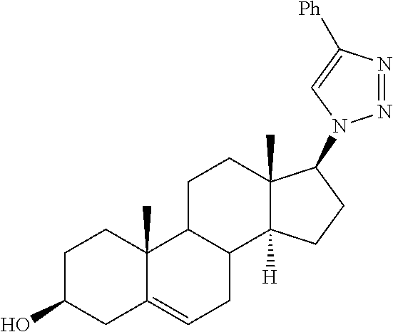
C1C(O)CC2=CCC3C(C2(C)C1)CCC1(C)C3([H])CCC1N1N=NC([Ph])=C1
